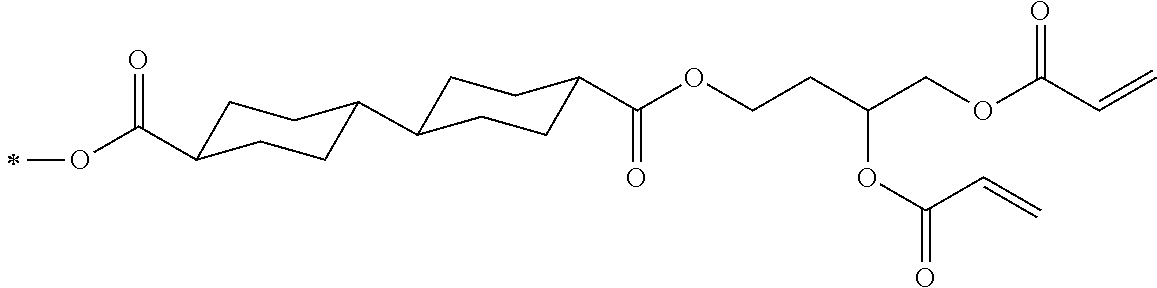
C1C(C(OC)=O)CCC(C2CCC(C(OCCC(COC(C=C)=O)OC(=O)C=C)=O)CC2)C1
